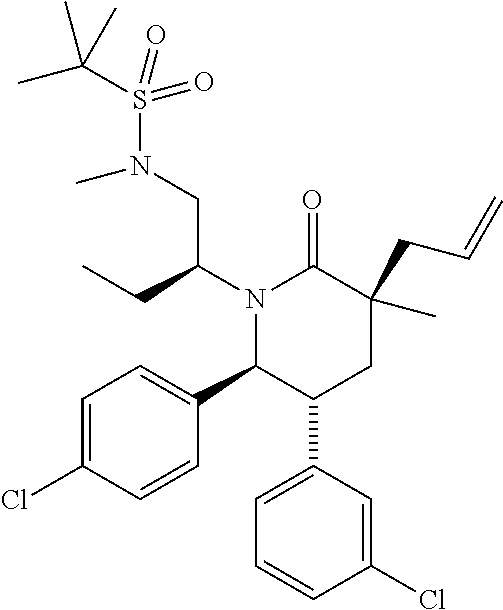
N1(C(CC)CN(S(=O)(C(C)(C)C)=O)C)C(C2=CC=C(Cl)C=C2)C(C2=CC=CC(Cl)=C2)CC(CC=C)(C)C1=O
